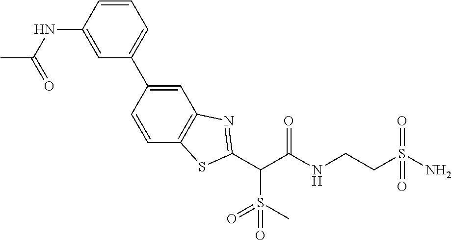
C(C(NCCS(N)(=O)=O)=O)(C1=NC2=C(C=CC(C3=CC=CC(NC(C)=O)=C3)=C2)S1)S(=O)(=O)C
